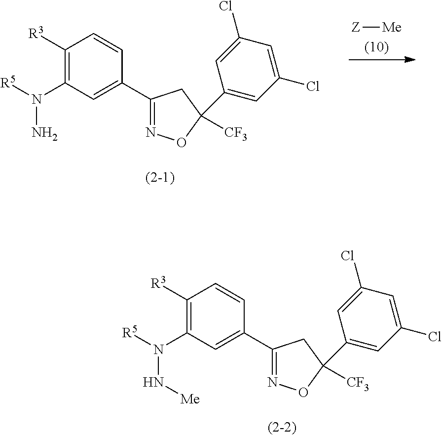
C1([R3])=C(N([R5])N[Me])C=C(C2=NOC(C3=CC(Cl)=CC(Cl)=C3)([CF3])C2)C=C1.C1([R3])=C(N([R5])N)C=C(C2=NOC(C3=CC(Cl)=CC(Cl)=C3)([CF3])C2)C=C1.[Z][Me]
